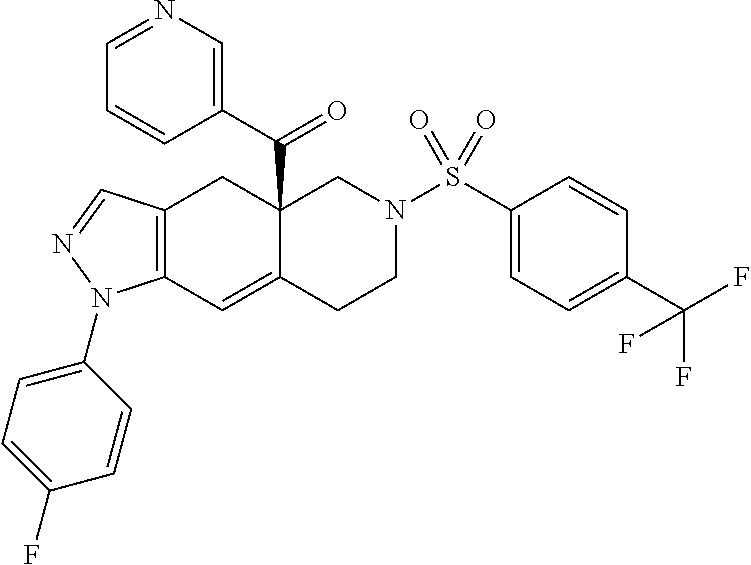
C12=C(C=NN1C1=CC=C(F)C=C1)CC1(C(=O)C3=CN=CC=C3)C(=C2)CCN(S(C2=CC=C(C(F)(F)F)C=C2)(=O)=O)C1
